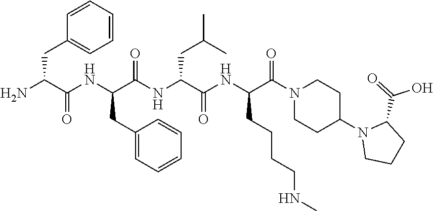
C1=CC(CC(N)C(NC(C(NC(C(NC(C(N2CCC(N3CCCC3C(=O)O)CC2)=O)CCCCNC)=O)CC(C)C)=O)CC2=CC=CC=C2)=O)=CC=C1
